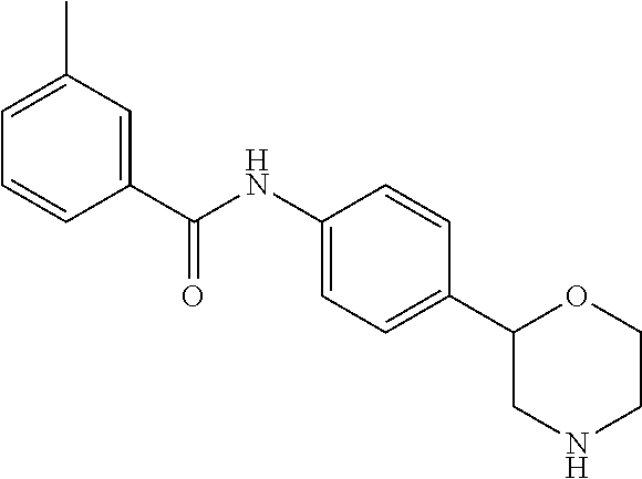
C1=C(C)C=C(C(NC2=CC=C(C3CNCCO3)C=C2)=O)C=C1
